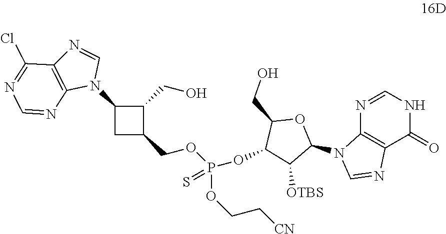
C1(N2C3=C(C(=O)NC=N3)N=C2)OC(CO)C(OP(OCC2CC(N3C=NC4=C3N=CN=C4Cl)C2CO)(OCC[CN])=S)C1[OTBS]
